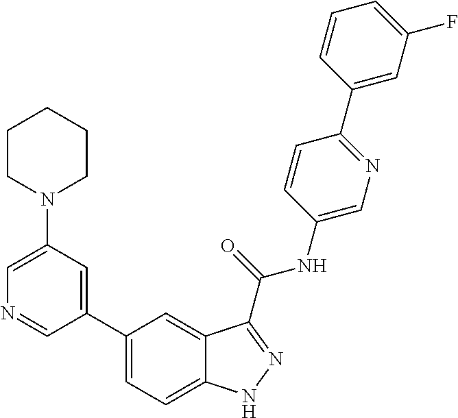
C1(N2CCCCC2)=CN=CC(C2=CC=C3C(=C2)C(C(NC2=CN=C(C4=CC(F)=CC=C4)C=C2)=O)=NN3)=C1
